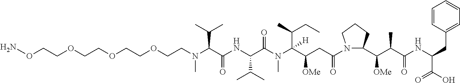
NOCCOCCOCCOCCN(C(C(NC(C(N(C(C(CC(N1C(C(C(C)C(NC(CC2=CC=CC=C2)C(O)=O)=O)[OMe])CCC1)=O)[OMe])(C(CC)C)[H])C)=O)C(C)C)=O)C(C)C)C
